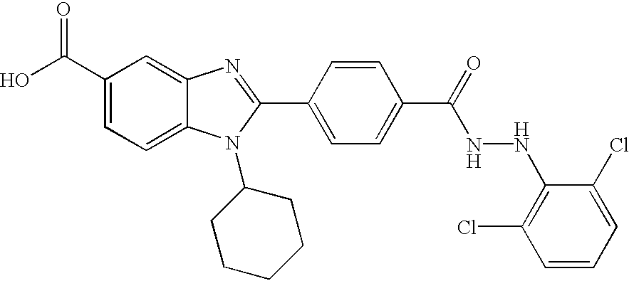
OC(C1=CC=C2C(=C1)N=C(C1=CC=C(C(=O)NNC3=C(Cl)C=CC=C3Cl)C=C1)N2C1CCCCC1)=O
